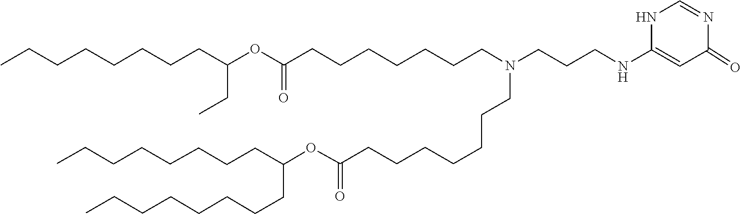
O(C(=O)CCCCCCCN(CCCCCCCC(OC(CCCCCCCC)CC)=O)CCCNC1=CC(=O)N=CN1)C(CCCCCCCC)CCCCCCCC
